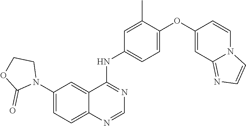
C1=NC2=CC=C(N3CCOC3=O)C=C2C(NC2=CC=C(OC3=CC4=NC=CN4C=C3)C(C)=C2)=N1
